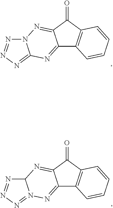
C12=NC3=NN=NN3N=C1C(=O)C1=C2C=CC=C1.C12=NN3=NN=NC3N=C1C(=O)C1=C2C=CC=C1
